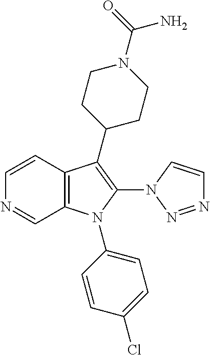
C1=CC2=C(C=N1)N(C1=CC=C(Cl)C=C1)C(N1N=NC=C1)=C2C1CCN(C(=O)N)CC1
